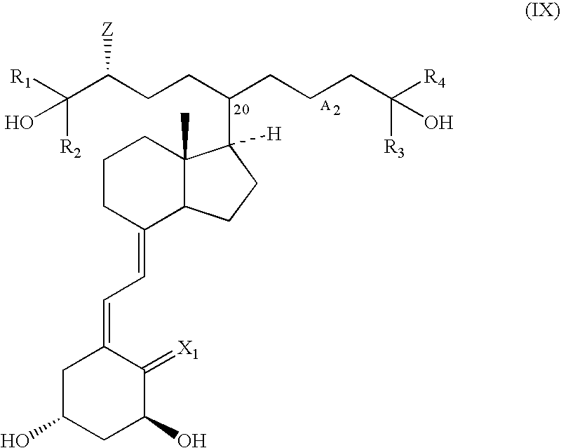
[R1]C(C(CCC(CCCC([R4])(O)[R3])C1([H])C2(C)C(C(=CC=C3CC(O)CC(O)C3=[X1])CCC2)CC1)[Z])(O)[R2]
